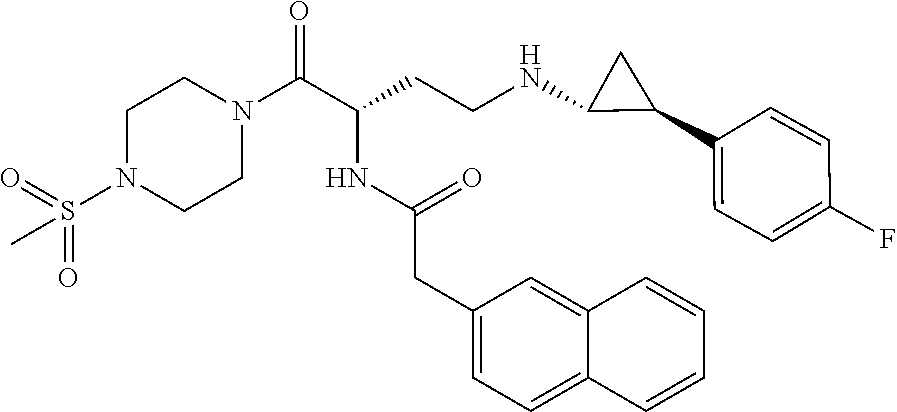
C1N(S(=O)(=O)C)CCN(C(C(CCNC2C(C3=CC=C(F)C=C3)C2)NC(CC2=CC=C3C(=C2)C=CC=C3)=O)=O)C1
